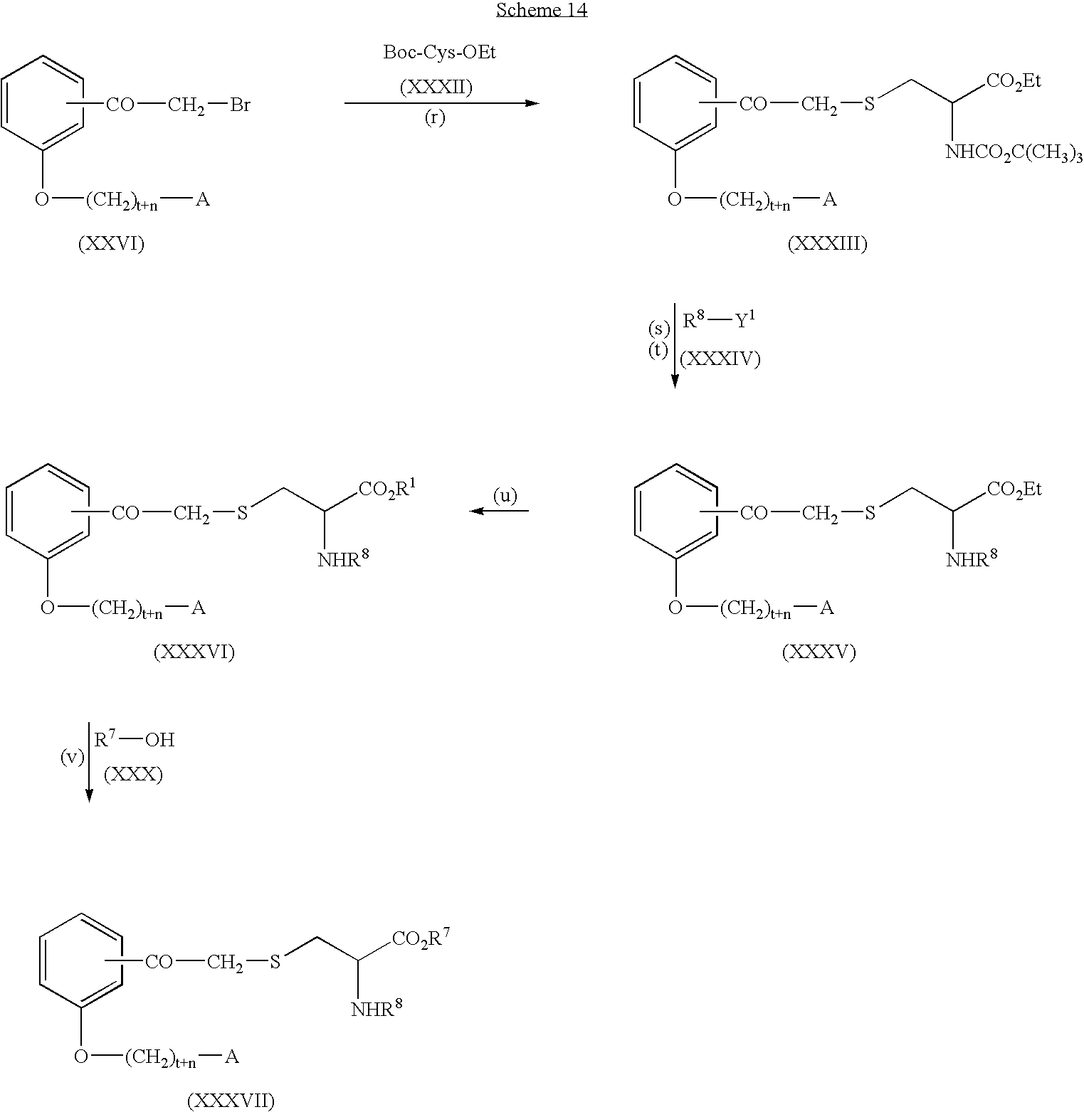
C1=CC(O[(CH2)t+n][A])=CC=C1.C[CO]CSCC([CO2Et])[NHR8].C1=CC(O[(CH2)t+n][A])=CC=C1.C[CO]CSCC([CO2R1])[NHR8].[R7]O.C1=CC(O[(CH2)t+n][A])=CC=C1.C[CO]CSCC([CO2R7])[NHR8].C1=CC(O[(CH2)t+n][A])=CC=C1.C[CO]CBr.C1=CC(O[(CH2)t+n][A])=CC=C1.C[CO]CSCC([CO2Et])[NHCO2C(CH3)3].[R8][Y1]
